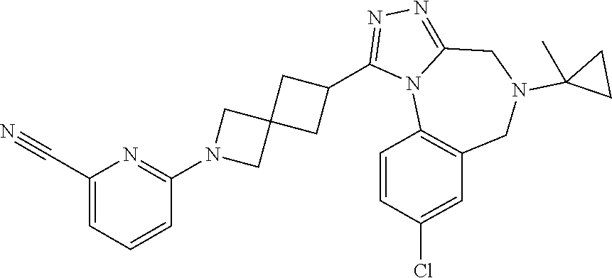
C1(N2CC3(C2)CC(C2=NN=C4N2C2=C(CN(C5(C)CC5)C4)C=C(Cl)C=C2)C3)=NC(C#N)=CC=C1
